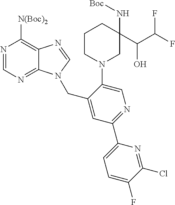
C1=NC([N(Boc)2])=C2C(=N1)N(CC1=CC(C3=CC=C(F)C(Cl)=N3)=NC=C1N1CC(N[Boc])(C(O)C(F)F)CCC1)C=N2
